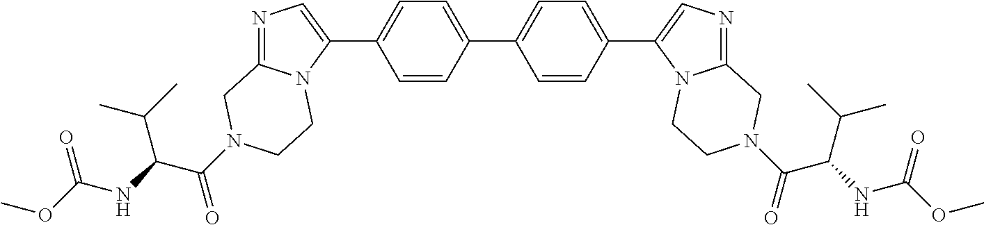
C1=CC(C2=CC=C(C3=CN=C4N3CCN(C(C(NC(OC)=O)C(C)C)=O)C4)C=C2)=CC=C1C1=CN=C2N1CCN(C(C(NC(OC)=O)C(C)C)=O)C2
